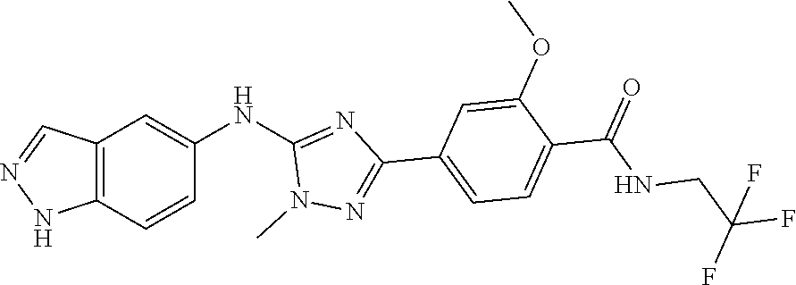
C12=C(C=CC(NC3=NC(C4=CC=C(C(=O)NCC(F)(F)F)C(OC)=C4)=NN3C)=C1)NN=C2
